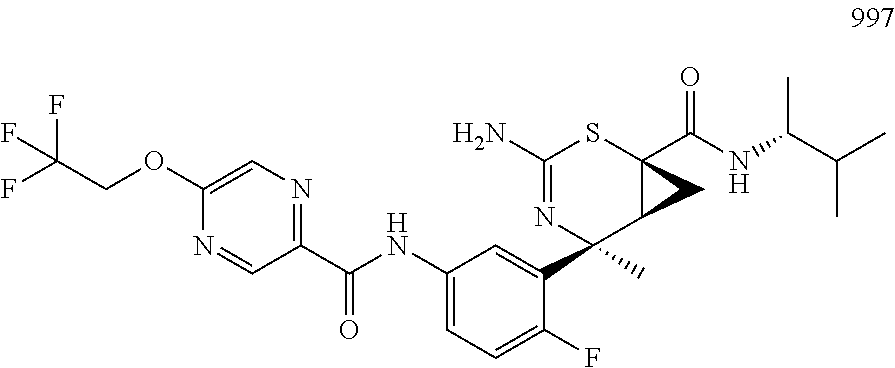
C1(C(NC2=CC=C(F)C(C3(C)C4C(C(=O)NC(C(C)C)C)(SC(N)=N3)C4)=C2)=O)=NC=C(OCC(F)(F)F)N=C1
